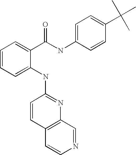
C1=CC=C(NC2=NC3=C(C=C2)C=CN=C3)C(C(NC2=CC=C(C(C)(C)C)C=C2)=O)=C1
